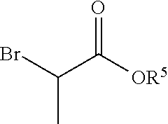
C(C([OR5])=O)(Br)C
